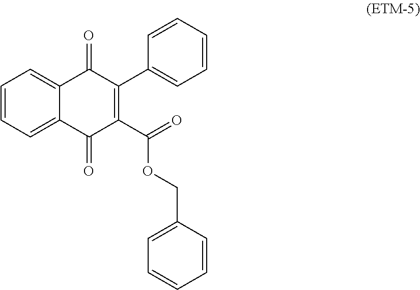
C1(C(=O)OCC2=CC=CC=C2)=C(C2=CC=CC=C2)C(=O)C2=CC=CC=C2C1=O
